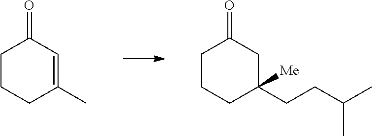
C1CCC(C)=CC1=O.C1CCC(CCC(C)C)([Me])CC1=O
